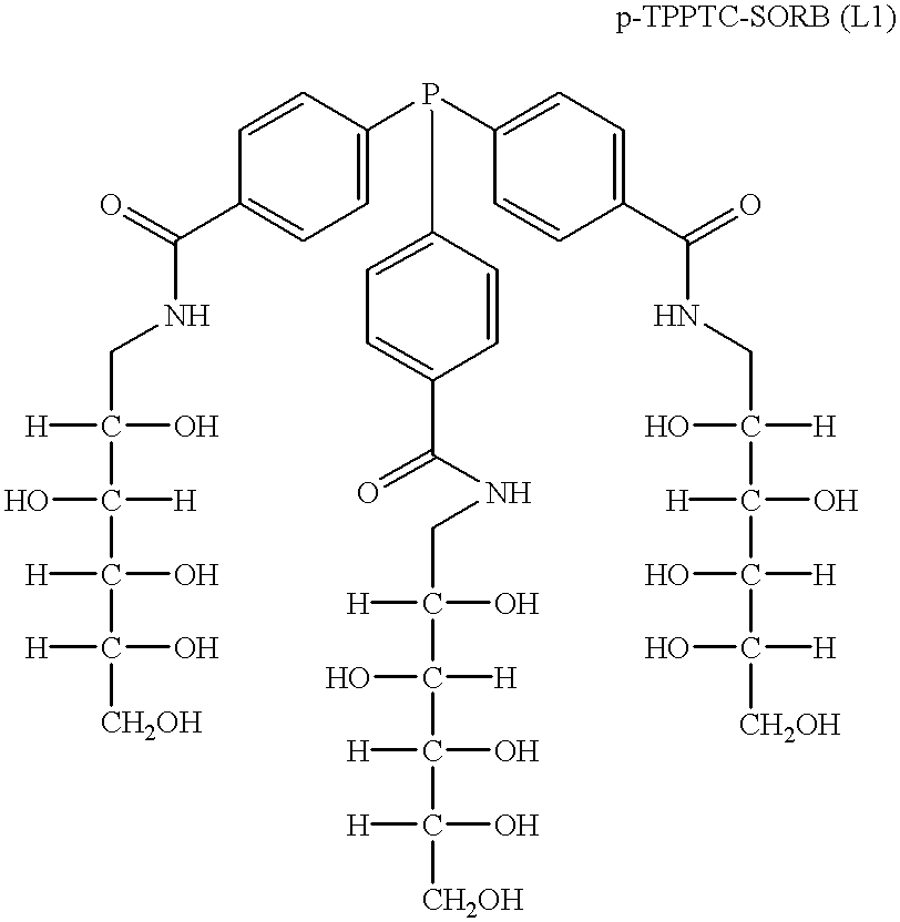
C1=CC(P(C2=CC=C(C(NCC(C(C(C([CH2OH])([H])O)([H])O)([H])O)(O)[H])=O)C=C2)C2=CC=C(C(NCC(C(C(C([CH2OH])([H])O)([H])O)([H])O)([H])O)=O)C=C2)=CC=C1C(=O)NCC(C(C(C([CH2OH])([H])O)([H])O)(O)[H])([H])O
